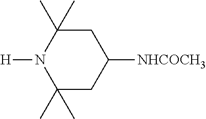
C1C(C)(C)N([H])C(C)(C)CC1[NHCOCH3]
